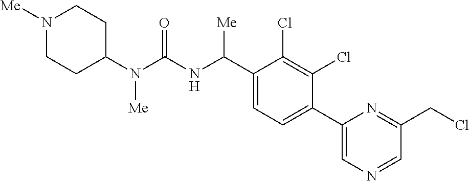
C1(N(C(NC(C2=CC=C(C3=CN=CC(CCl)=N3)C(Cl)=C2Cl)[Me])=O)[Me])CCN([Me])CC1
